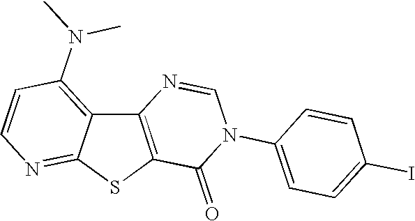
C12=C(SC3=NC=CC(N(C)C)=C13)C(=O)N(C1=CC=C(I)C=C1)C=N2
